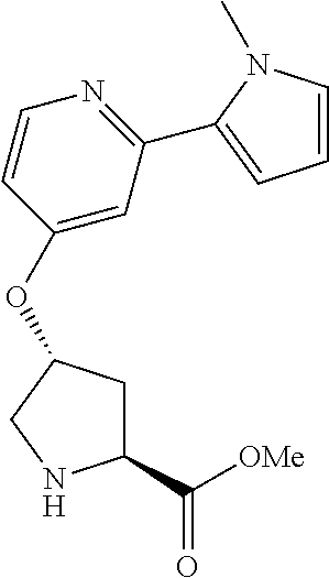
C1(OC2CC(C([OMe])=O)NC2)=CC(C2=CC=CN2C)=NC=C1
